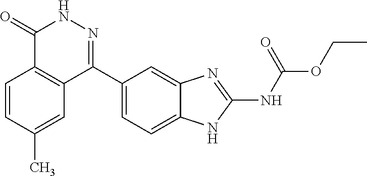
O(CC)C(=O)NC1=NC2=CC(C3=NNC(=O)C4=C3C=C(C)C=C4)=CC=C2N1
